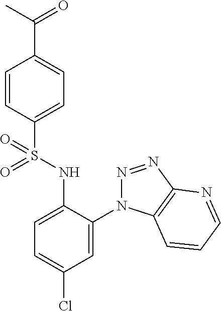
C1=CC(S(NC2=CC=C(Cl)C=C2N2N=NC3=C2C=CC=N3)(=O)=O)=CC=C1C(=O)C
